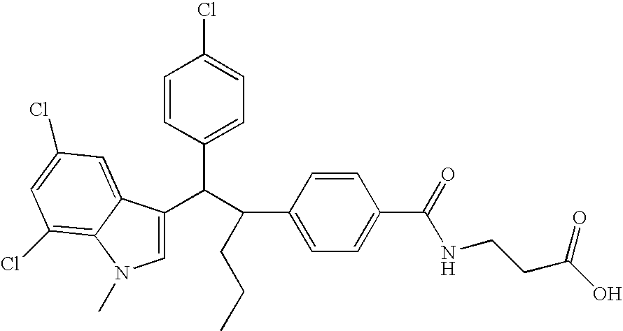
C1=C(C(C(C2=CC=C(C(=O)NCCC(O)=O)C=C2)CCC)C2=CC=C(Cl)C=C2)C2=CC(Cl)=CC(Cl)=C2N1C
